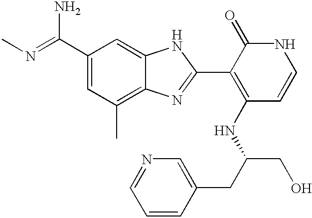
C(C1=CC(C)=C2C(=C1)NC(C1=C(NC(CO)CC3=CN=CC=C3)C=CNC1=O)=N2)(N)=NC
